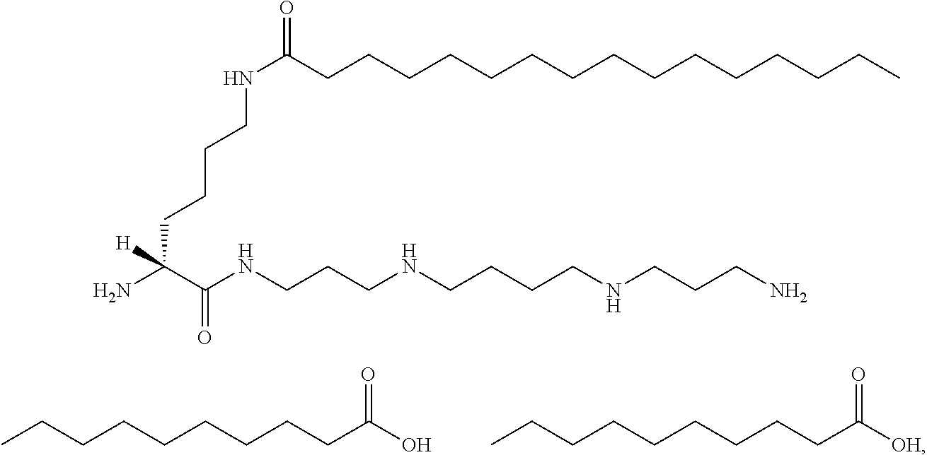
N(C(CCCCCCCCCCCCCCC)=O)CCCCC(N)(C(NCCCNCCCCNCCCN)=O)[H].CCCCCCCCCC(O)=O.CCCCCCCCCC([OH])=O
